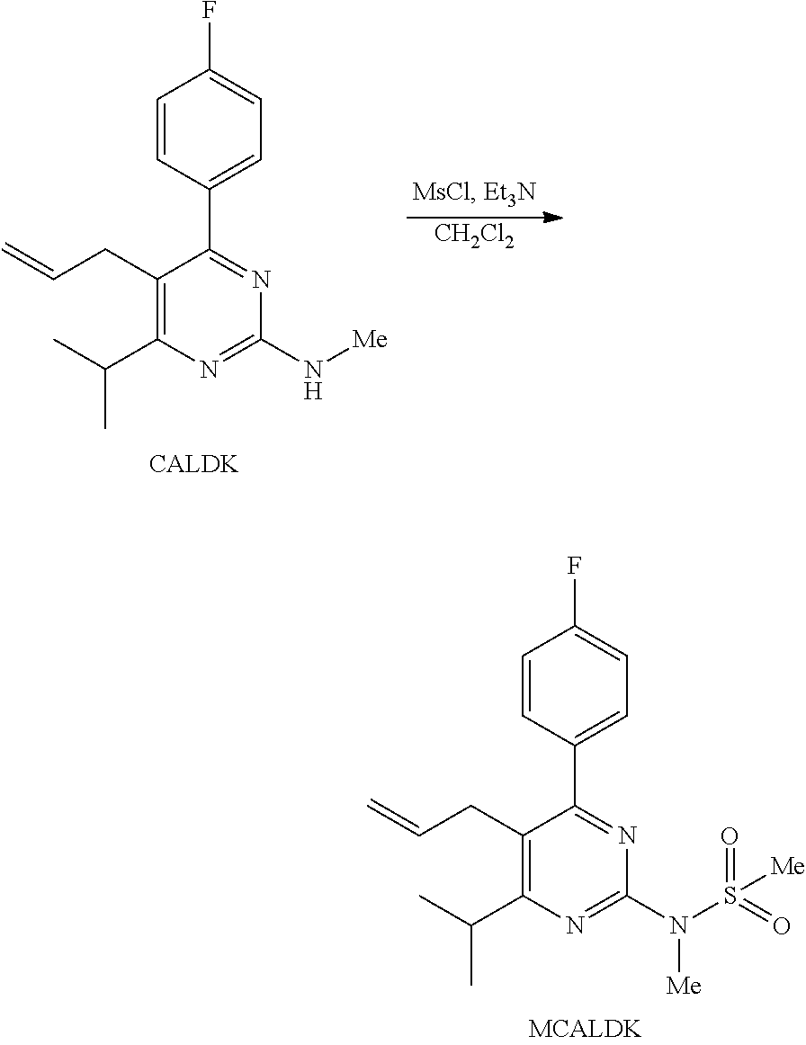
C1=CC(C2=NC(N[Me])=NC(C(C)C)=C2CC=C)=CC=C1F.[CH2Cl2].C1=CC(C2=NC(N(S(=O)(=O)[Me])[Me])=NC(C(C)C)=C2CC=C)=CC=C1F
